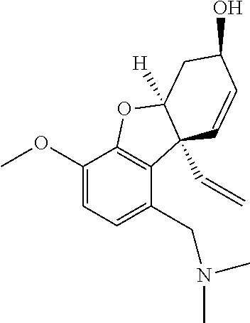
C1(OC)=CC=C(CN(C)C)C2=C1OC1([H])C2(C=C)C=CC(O)C1
